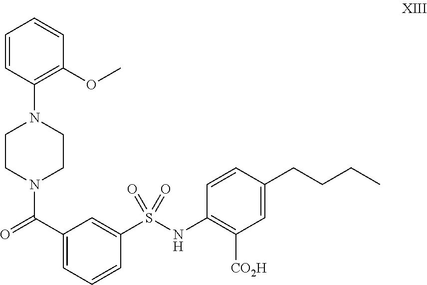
C1CN(C(=O)C2=CC=CC(S(NC3=C([CO2H])C=C(CCCC)C=C3)(=O)=O)=C2)CCN1C1=C(OC)C=CC=C1
